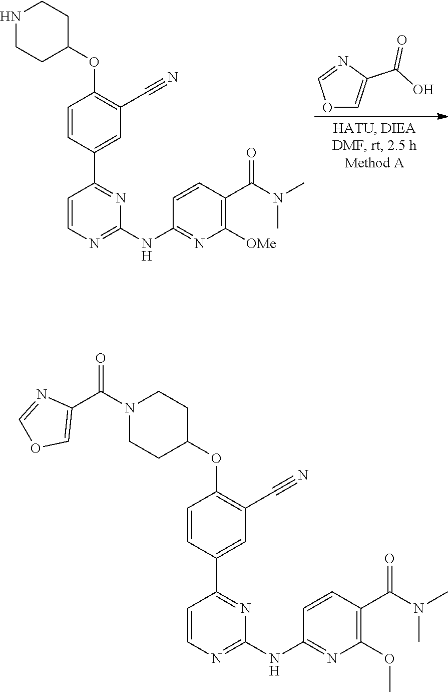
C1=CC(C2=NC(NC3=NC([OMe])=C(C(N(C)C)=O)C=C3)=NC=C2)=CC(C#N)=C1OC1CCNCC1.O1C=C(C(O)=O)N=C1.C1=CC(C2=NC(NC3=NC(OC)=C(C(N(C)C)=O)C=C3)=NC=C2)=CC(C#N)=C1OC1CCN(C(C2=COC=N2)=O)CC1
